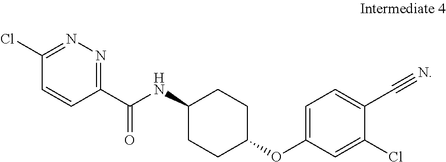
C1=CC(C(NC2CCC(OC3=CC=C(C#N)C(Cl)=C3)CC2)=O)=NN=C1Cl
